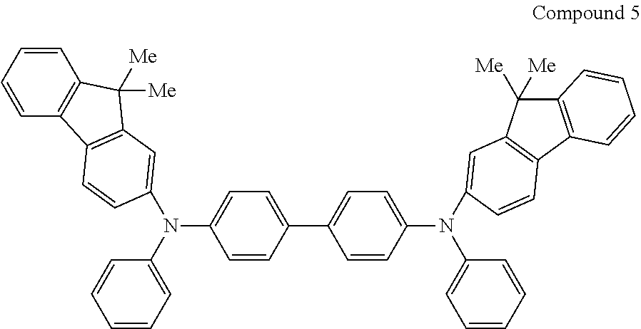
C1=CC(C2=CC=C(N(C3=CC=CC=C3)C3=CC4=C(C5=C(C4([Me])[Me])C=CC=C5)C=C3)C=C2)=CC=C1N(C1=CC=CC=C1)C1=CC2=C(C3=C(C=CC=C3)C2([Me])[Me])C=C1
